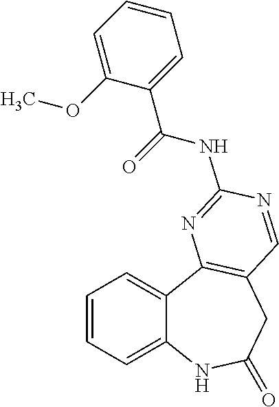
C12=CC=CC=C1C1=C(CC(=O)N2)C=NC(NC(C2=CC=CC=C2OC)=O)=N1
